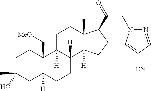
C1C(C)(O)CC2([H])C(C[MeO])(C1)C1([H])C([H])(CC2)C2([H])C(C)(CC1)C(C(=O)CN1N=CC([CN])=C1)CC2
